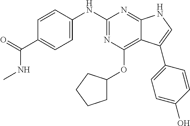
C1=CC(NC2=NC(OC3CCCC3)=C3C(=N2)NC=C3C2=CC=C(O)C=C2)=CC=C1C(=O)NC
